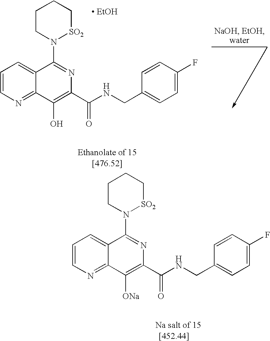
C1=CN=C2C(=C1)C(N1[SO2]CCCC1)=NC(C(NCC1=CC=C(F)C=C1)=O)=C2[ONa].[ EtOH].C1=CN=C2C(=C1)C(N1[SO2]CCCC1)=NC(C(NCC1=CC=C(F)C=C1)=O)=C2O
